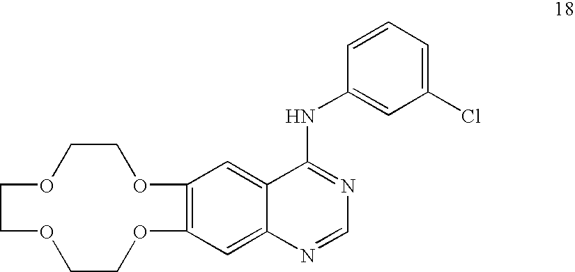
C12=C(C=C3C(=C1)N=CN=C3NC1=CC(Cl)=CC=C1)OCCOCCOCCO2
